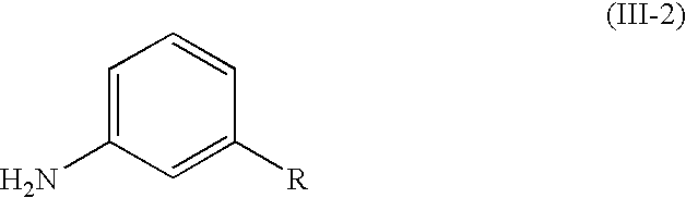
C1=C(N)C=C([R])C=C1
